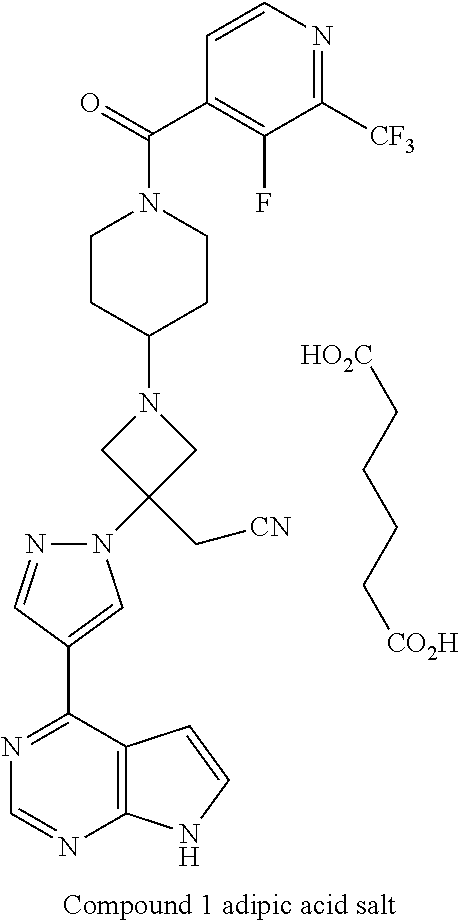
N1(C2(C[CN])CN(C3CCN(C(C4=C(F)C([CF3])=NC=C4)=O)CC3)C2)N=CC(C2=NC=NC3=C2C=CN3)=C1.[HO2C]CCCC[CO2H]
